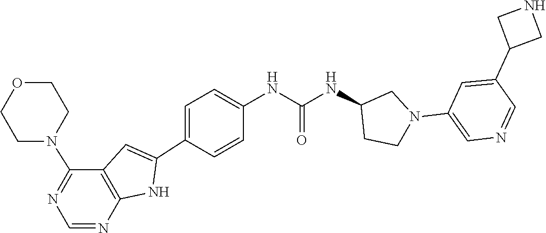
C1=C(N2CC(NC(NC3=CC=C(C4=CC5=C(N4)N=CN=C5N4CCOCC4)C=C3)=O)CC2)C=C(C2CNC2)C=N1
